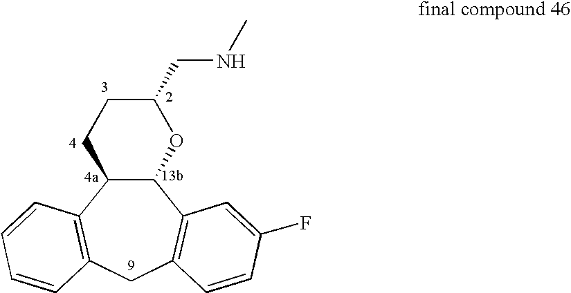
C12C(C3=C(CC4=C1C=CC=C4)C=CC(F)=C3)OC(CNC)CC2
